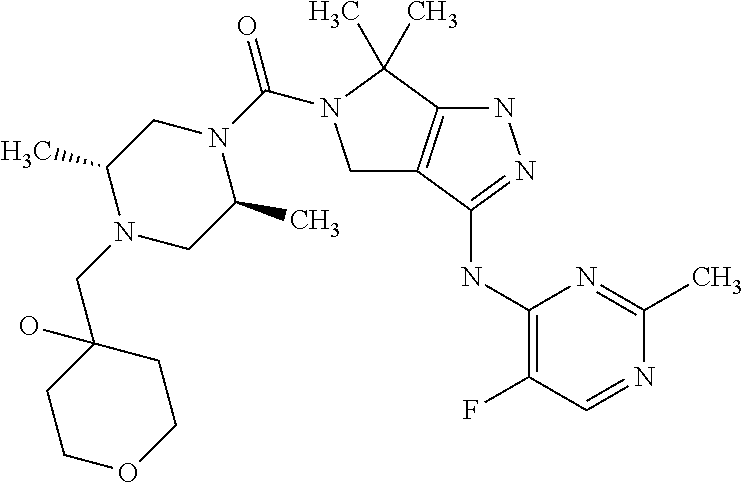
C1(NC2=NNC3=C2CN(C(N2CC(C)N(CC4(O)CCOCC4)CC2C)=O)C3(C)C)=C(F)C=NC(C)=N1
